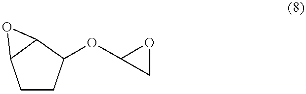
C1CC(OC2CO2)C2C1O2
